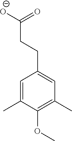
C1=C(C)C(OC)=C(C)C=C1CCC([O-])=O
